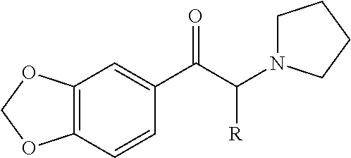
C12=C(C=CC(C(C([R])N3CCCC3)=O)=C1)OCO2
